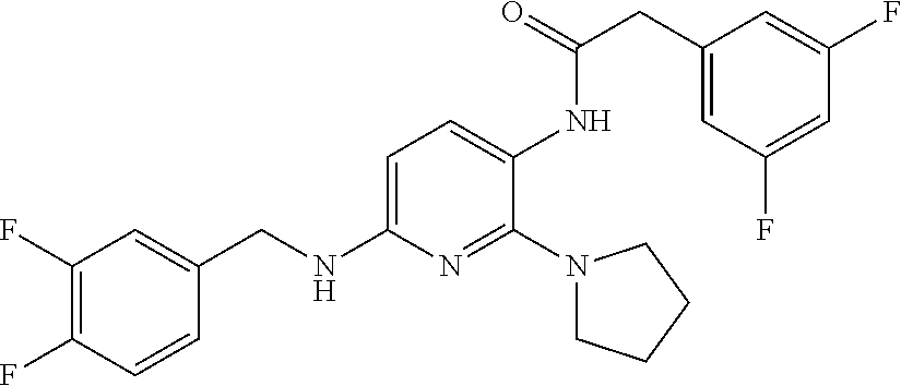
C1(F)=C(F)C=CC(CNC2=CC=C(NC(=O)CC3=CC(F)=CC(F)=C3)C(N3CCCC3)=N2)=C1
